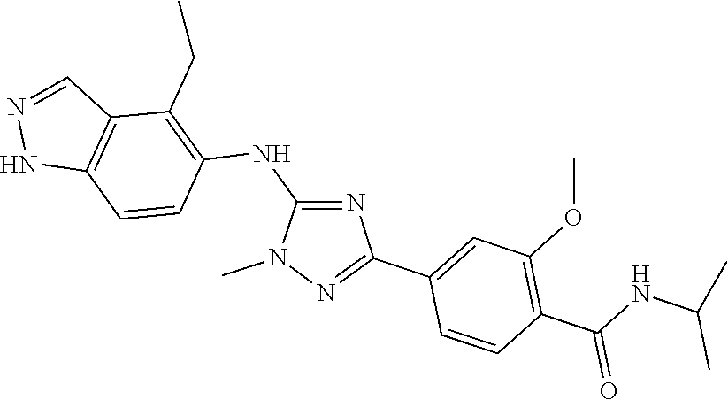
N1(C)N=C(C2=CC(OC)=C(C(NC(C)C)=O)C=C2)N=C1NC1=C(CC)C2=C(NN=C2)C=C1
